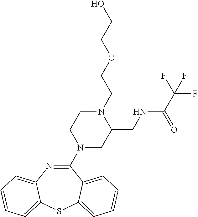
C1(N2CC(CNC(C(F)(F)F)=O)N(CCOCCO)CC2)=NC2=CC=CC=C2SC2=CC=CC=C12
